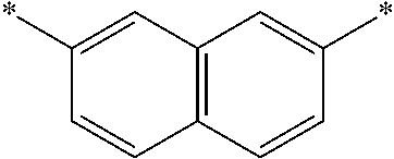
C12=C(C=CC(*)=C1)C=CC(*)=C2
